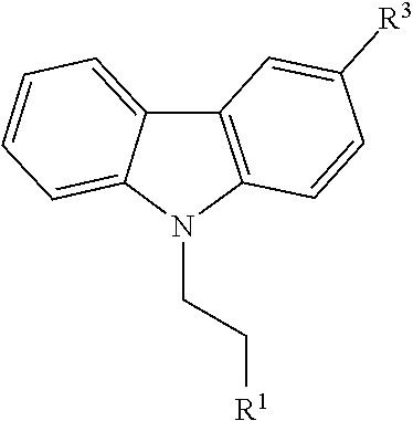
C12=C(N(CC[R1])C3=CC=CC=C13)C=CC([R3])=C2
